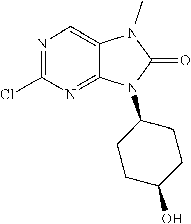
C12=NC(Cl)=NC=C1N(C)C(=O)N2C1CCC(O)CC1
